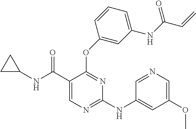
C1=C(C(NC2CC2)=O)C(OC2=CC(NC(C=C)=O)=CC=C2)=NC(NC2=CC(OC)=CN=C2)=N1
